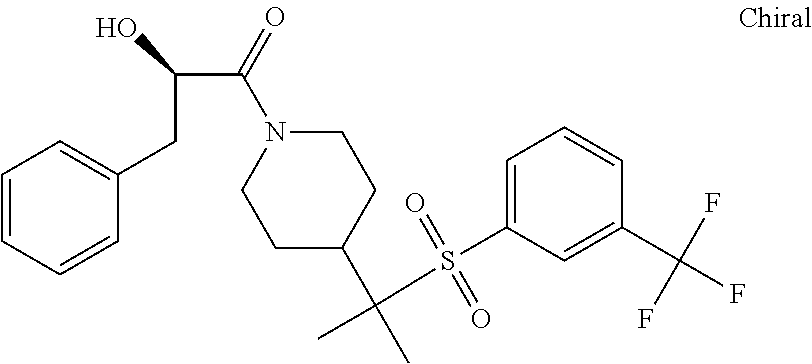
C(C(N1CCC(C(C)(C)S(C2=CC=CC(C(F)(F)F)=C2)(=O)=O)CC1)=O)(CC1=CC=CC=C1)O
